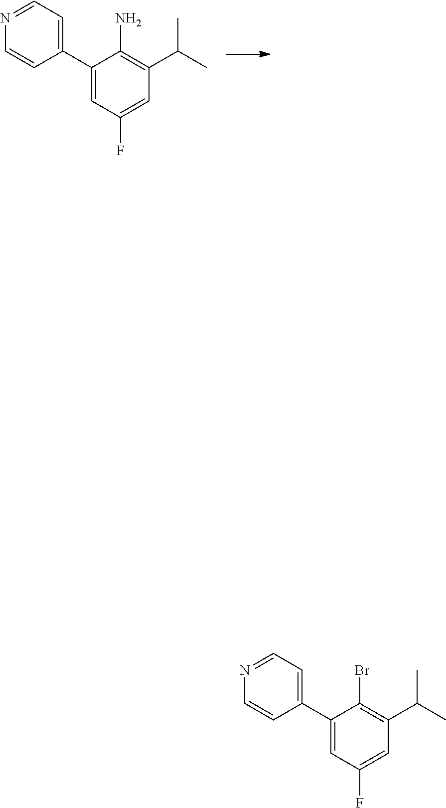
C1=NC=CC(C2=CC(F)=CC(C(C)C)=C2N)=C1.C1=NC=CC(C2=CC(F)=CC(C(C)C)=C2Br)=C1
